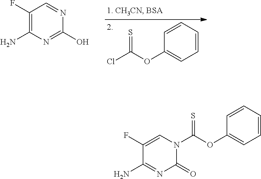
C1=CC=CC=C1OC(N1C=C(F)C(N)=NC1=O)=S.ClC(OC1=CC=CC=C1)=S.C1(F)=C(N)N=C(O)N=C1
